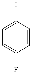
C1=C(I)C=CC(F)=C1
